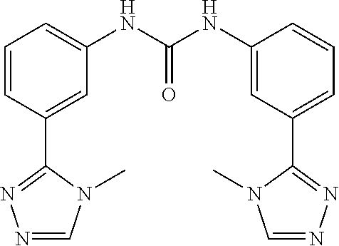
C1=CC(NC(NC2=CC=CC(C3=NN=CN3C)=C2)=O)=CC(C2=NN=CN2C)=C1
